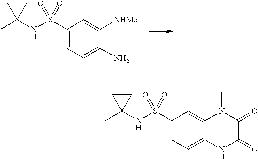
C1(S(NC2(C)CC2)(=O)=O)=CC=C(N)C([NHMe])=C1.C1(S(NC2(C)CC2)(=O)=O)=CC=C2C(=C1)N(C)C(=O)C(=O)N2
